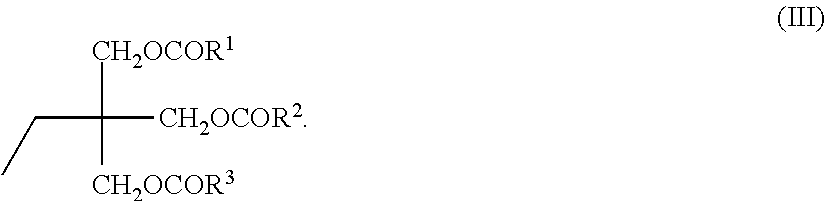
CCC([CH2OCOR1])([CH2OCOR3])[CH2OCOR2]
